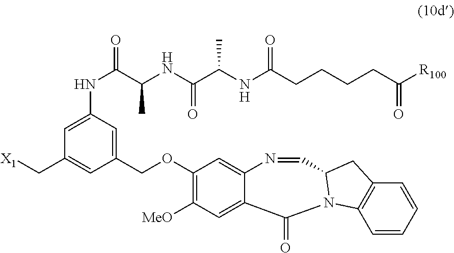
C(OC1=C([MeO])C=C2C(=C1)N=CC1N(C2=O)C2=C(C=CC=C2)C1)C1=CC(NC(C(NC(C(NC(CCCCC([R100])=O)=O)C)=O)C)=O)=CC(C[X1])=C1
